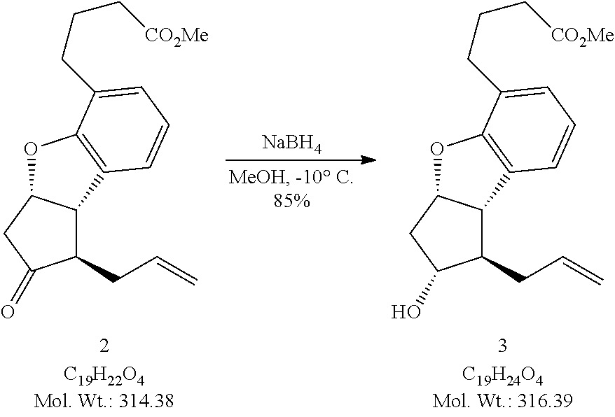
C1(CC=C)C2C(CC1O)OC1=C2C=CC=C1CCC[CO2Me].C1(CC=C)C2C(CC1=O)OC1=C2C=CC=C1CCC[CO2Me].[NaBH4]
